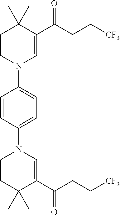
C1(C(CC[CF3])=O)=CN(C2=CC=C(N3C=C(C(CC[CF3])=O)C(C)(C)CC3)C=C2)CCC1(C)C
